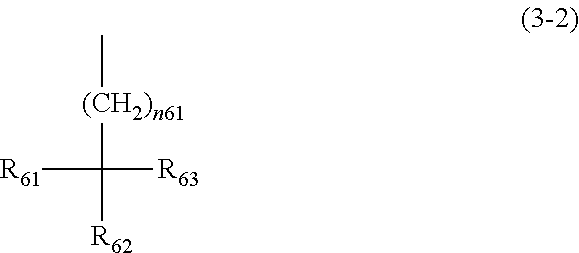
[R61]C([R63])([(CH2)n61]C)[R62]
